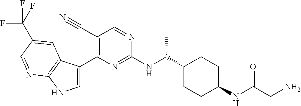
C1(C#N)=C(C2=CNC3=C2C=C(C(F)(F)F)C=N3)N=C(NC(C2CCC(NC(CN)=O)CC2)C)N=C1
